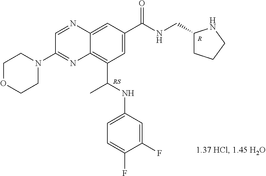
C1=NC2=CC(C(NCC3CCCN3)=O)=CC(C(NC3=CC=C(F)C(F)=C3)C)=C2N=C1N1CCOCC1.[RS].[R]
